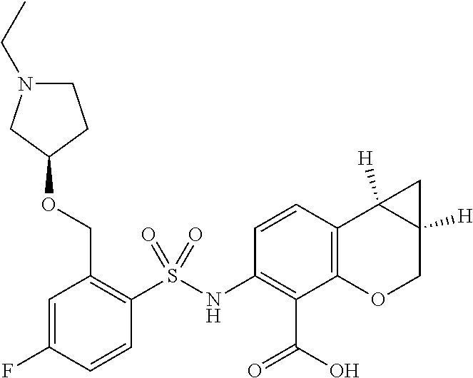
C1=C(F)C=CC(S(NC2=C(C(O)=O)C3=C(C=C2)C2([H])C([H])(CO3)C2)(=O)=O)=C1COC1CCN(CC)C1
